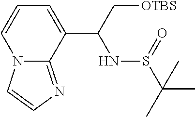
N12C(=NC=C1)C(C(C[OTBS])NS(C(C)(C)C)=O)=CC=C2
